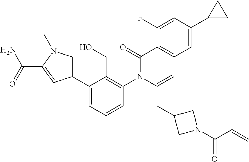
C1(C2=CN(C)C(C(=O)N)=C2)=CC=CC(N2C(CC3CN(C(C=C)=O)C3)=CC3=C(C2=O)C(F)=CC(C2CC2)=C3)=C1CO
